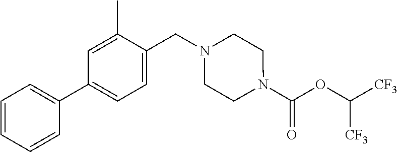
N1(C(OC([CF3])[CF3])=O)CCN(CC2=CC=C(C3=CC=CC=C3)C=C2C)CC1
